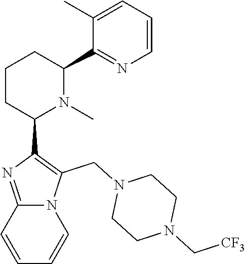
C1CC(C2=C(CN3CCN(C[CF3])CC3)N3C(=N2)C=CC=C3)N(C)C(C2=NC=CC=C2C)C1
